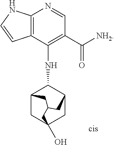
C12=C(C(NC3C4CC5(O)CC3CC(C4)C5)=C(C([NH2])=O)C=N1)C=CN2
